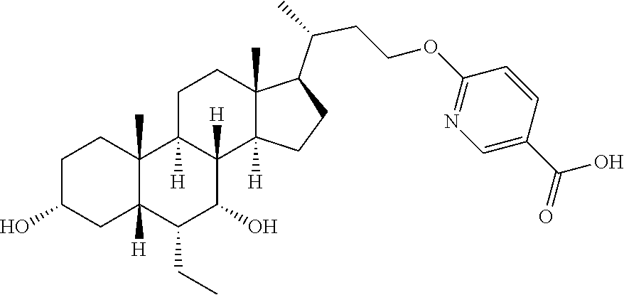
C1(CC)C(O)C2([H])C([H])(C3(C)C1([H])CC(O)CC3)CCC1(C)C(C(CCOC3=NC=C(C(=O)O)C=C3)C)CCC12[H]
